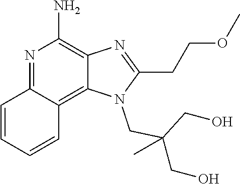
C1=CC=CC2=C3C(=C(N)N=C12)N=C(CCOC)N3CC(CO)(CO)C
